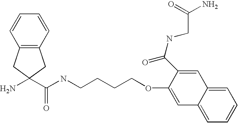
NC1(C(NCCCCOC2=CC3=CC=CC=C3C=C2C(NCC(=O)N)=O)=O)CC2=C(C1)C=CC=C2
